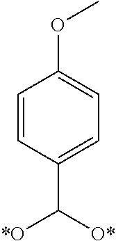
C1=CC(C([*O])[O*])=CC=C1OC
